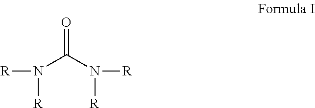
N(C(N([R])[R])=O)([R])[R]
